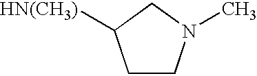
C1CN(C)CC1[HN(CH3)]
